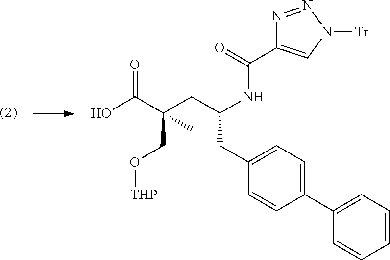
C(CC1=CC=C(C2=CC=CC=C2)C=C1)(CC(C(O)=O)(C)CO[THP])NC(=O)C1=CN([Tr])N=N1
